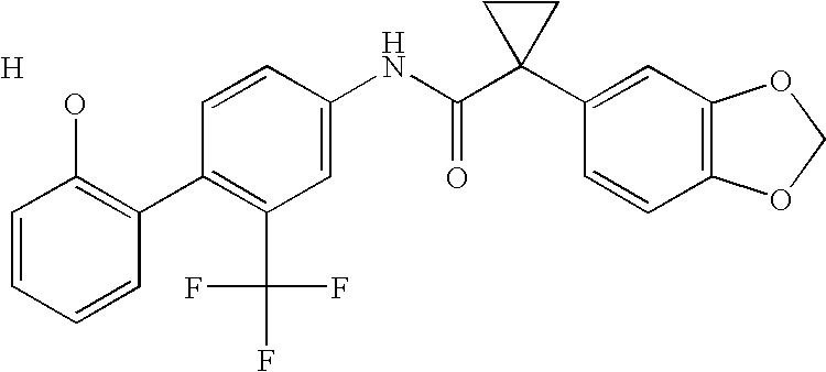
C1=CC(NC(C2(C3=CC4=C(C=C3)OCO4)CC2)=O)=CC(C(F)(F)F)=C1C1=C(O)C=CC=C1.[H]
